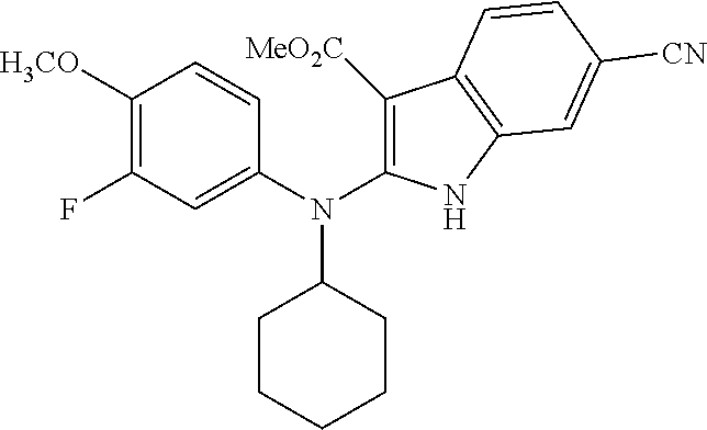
FC1=C([H3CO])C=CC(N(C2=C([MeO2C])C3=C(N2)C=C([CN])C=C3)C2CCCCC2)=C1
